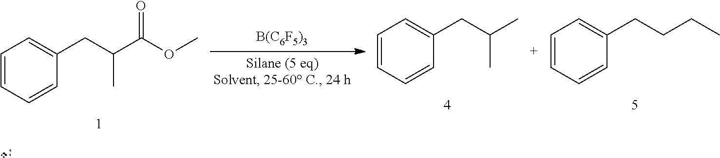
C1=CC=CC(CC(C(OC)=O)C)=C1.[B(C6F5)3].C1=CC=CC(CCCC)=C1.C1=CC=CC(CC(C)C)=C1
